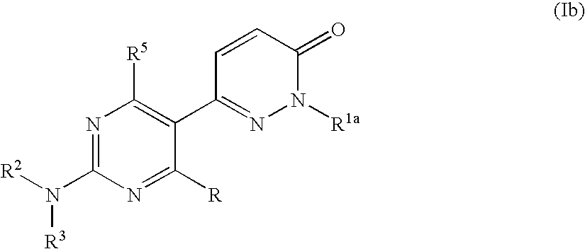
N1=C(N([R2])[R3])N=C([R])C(C2=NN([R1a])C(=O)C=C2)=C1[R5]
